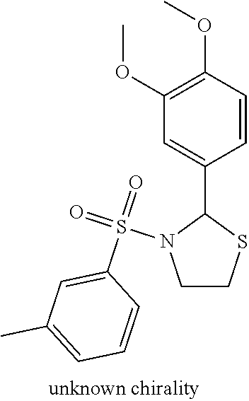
C1(C2N(S(=O)(=O)C3=CC(C)=CC=C3)CCS2)=CC(OC)=C(OC)C=C1
